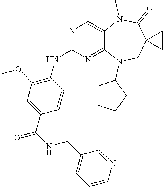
C1=CC(C(NCC2=CC=CN=C2)=O)=CC(OC)=C1NC1=NC=C2C(=N1)N(C1CCCC1)CC1(C(=O)N2C)CC1
